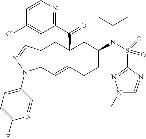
C12(C(C3=NC=CC(Cl)=C3)=O)C(=CC3=C(C1)C=NN3C1=CC=C(F)N=C1)CCC(N(S(C1=NN(C)C=N1)(=O)=O)C(C)C)C2
